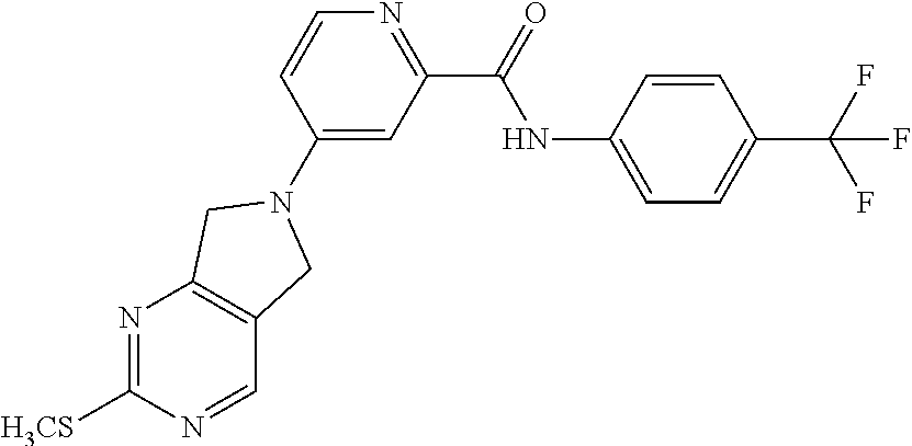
N1=C([H3CS])N=CC2=C1CN(C1=CC(C(=O)NC3=CC=C(C(F)(F)F)C=C3)=NC=C1)C2
